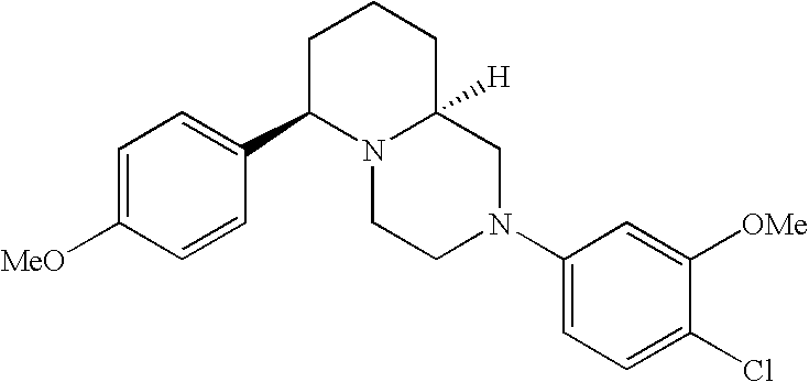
C1=C([MeO])C=CC(C2N3C([H])(CCC2)CN(C2=CC=C(Cl)C([OMe])=C2)CC3)=C1
